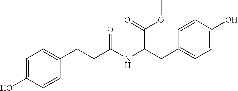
C1=C(O)C=CC(CCC(NC(CC2=CC=C(O)C=C2)C(=O)OC)=O)=C1
